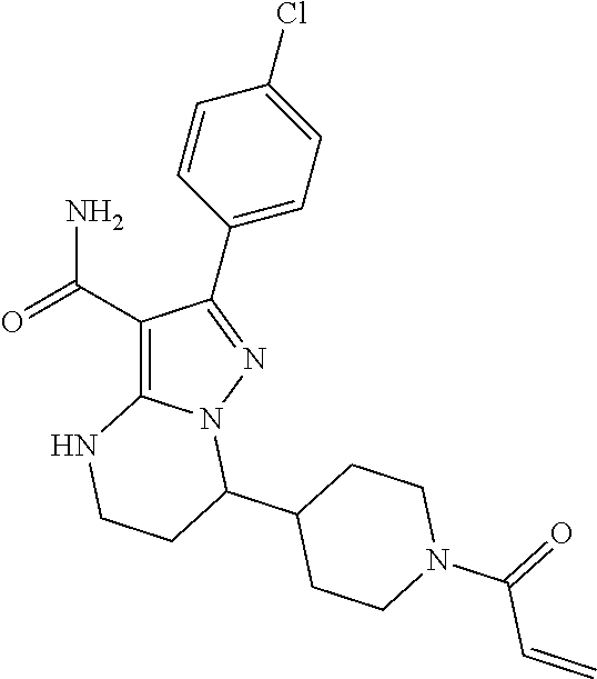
C1(C(=O)N)=C2N(N=C1C1=CC=C(Cl)C=C1)C(C1CCN(C(=O)C=C)CC1)CCN2
